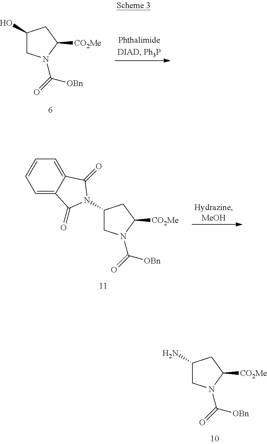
C1(N)CN(C(=O)[OBn])C([CO2Me])C1.C1(O)CN(C(=O)[OBn])C([CO2Me])C1.C1(N2C(=O)C3=CC=CC=C3C2=O)CN(C(=O)[OBn])C([CO2Me])C1
